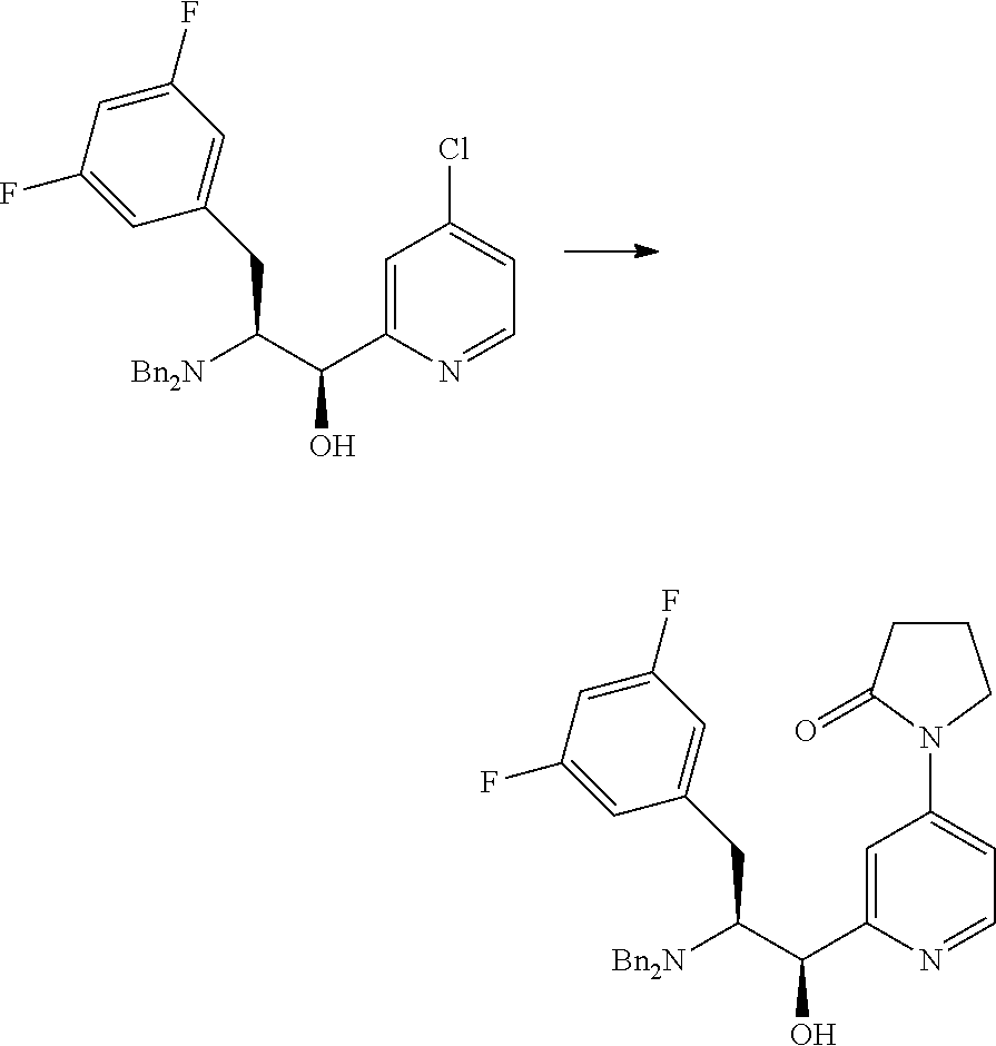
C1=C(F)C=C(F)C=C1CC([Bn2N])C(C1=CC(Cl)=CC=N1)O.C1=C(F)C=C(F)C=C1CC([Bn2N])C(C1=CC(N2CCCC2=O)=CC=N1)O
